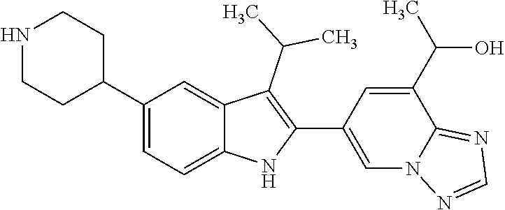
N1CCC(C2=CC=C3C(=C2)C(C(C)C)=C(C2=CN4C(=NC=N4)C(C(O)C)=C2)N3)CC1
